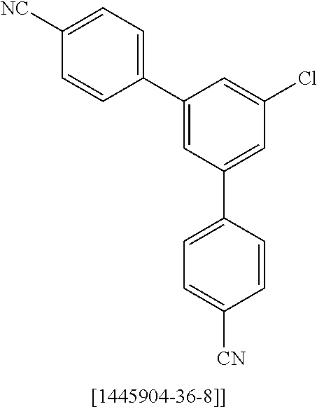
C1(C2=CC(C3=CC=C([CN])C=C3)=CC(Cl)=C2)=CC=C([NC])C=C1
